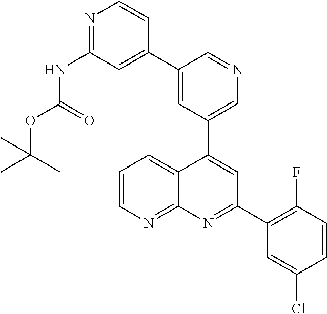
C1=C(C2=CC(NC(OC(C)(C)C)=O)=NC=C2)C=NC=C1C1=CC(C2=C(F)C=CC(Cl)=C2)=NC2=NC=CC=C12
